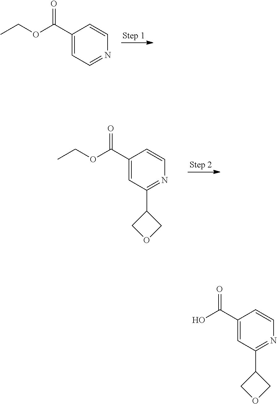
C1(C(OCC)=O)=CC=NC=C1.C1(C(OCC)=O)=CC(C2COC2)=NC=C1.C1(C(O)=O)=CC(C2COC2)=NC=C1
